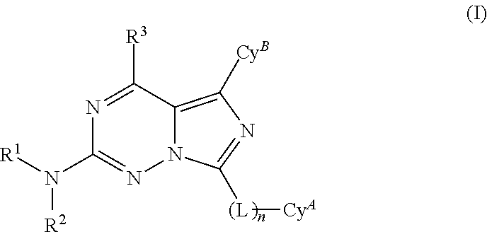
N12C(=C([CyB])N=C1[L][CyA])C([R3])=NC(N([R2])[R1])=N2
